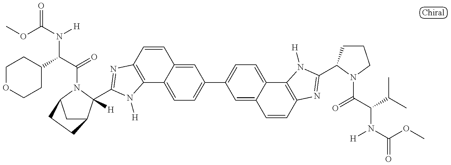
COC(=O)N(C(C1CCOCC1)C(=O)N1C([H])(C2=NC3=C(C4=CC=C(C5=CC=C6C(=C5)C=CC5=C6N([H])C(C6CCCN6C(=O)C(N(C(OC)=O)[H])C(C)C)=N5)C=C4C=C3)N2[H])C2CC1CC2)[H]
